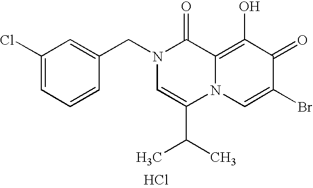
Cl.C1(Cl)=CC=CC(CN2C=C(C(C)C)N3C(=C(O)C(=O)C(Br)=C3)C2=O)=C1
